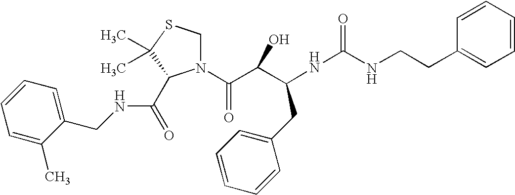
C(CC1=CC=CC=C1)NC(NC(C(C(N1CSC(C)(C)C1C(=O)NCC1=CC=CC=C1C)=O)O)CC1=CC=CC=C1)=O
